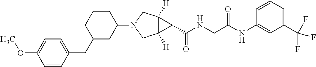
C1C(CC2=CC=C(OC)C=C2)CC(N2CC3([H])C([H])(C2)C3C(NCC(NC2=CC(C(F)(F)F)=CC=C2)=O)=O)CC1
